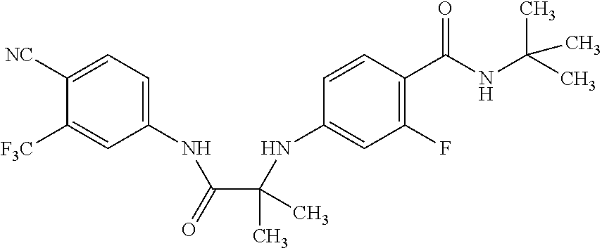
C1(NC(C(NC2=CC(F)=C(C(NC(C)(C)C)=O)C=C2)(C)C)=O)=CC=C([NC])C([F3C])=C1
